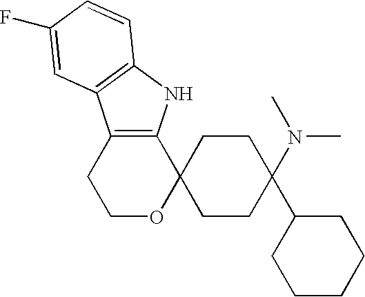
C1OC2(C3=C(C1)C1=C(N3)C=CC(F)=C1)CCC(N(C)C)(C1CCCCC1)CC2
